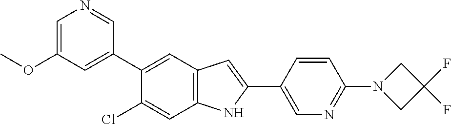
C1=C(OC)C=C(C2=CC3=C(C=C2Cl)NC(C2=CN=C(N4CC(F)(F)C4)C=C2)=C3)C=N1
